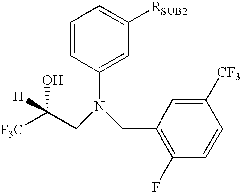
[F3C]C(CN(CC1=C(F)C=CC([CF3])=C1)C1=CC([RSUB2])=CC=C1)([H])O
